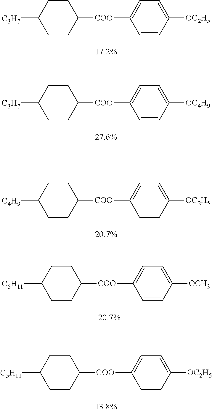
C1CC([COO]C2=CC=C([OC2H5])C=C2)CCC1[C3H7].C1CC([COO]C2=CC=C([OC4H9])C=C2)CCC1[C3H7].C1CC([COO]C2=CC=C([OC2H5])C=C2)CCC1[C4H9].C1CC([COO]C2=CC=C([OCH3])C=C2)CCC1[C5H11].C1CC([COO]C2=CC=C([OC2H5])C=C2)CCC1[C5H11]
